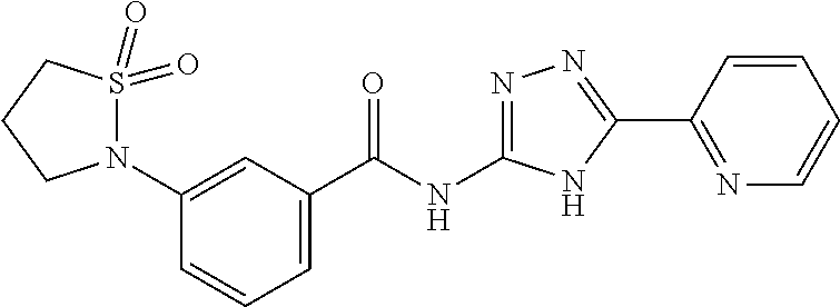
N1(C2=CC(C(NC3=NN=C(C4=NC=CC=C4)N3)=O)=CC=C2)S(=O)(=O)CCC1
